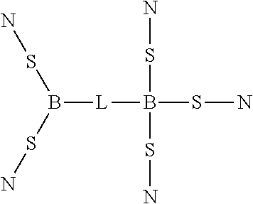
B([L]B(SN)(SN)SN)(SN)SN
